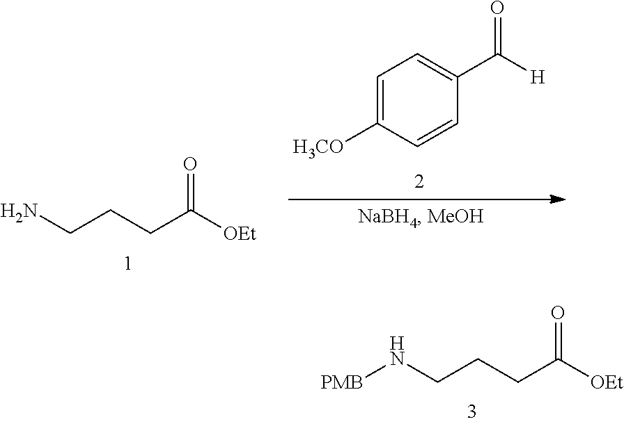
C1=C([H3CO])C=CC(C([H])=O)=C1.C(CCC([OEt])=O)N.[PMB]NCCCC([OEt])=O
